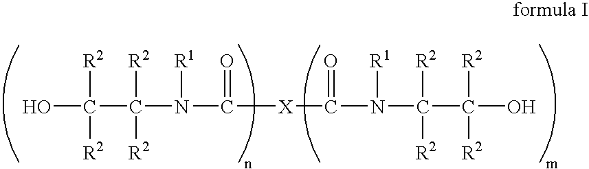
OC([R2])([R2])C([R2])([R2])N([R1])C(=O)[X]C(=O)N([R1])C([R2])(C([R2])([R2])O)[R2]
